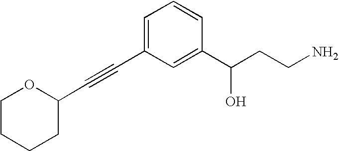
C1(C#CC2=CC=CC(C(CCN)O)=C2)CCCCO1
